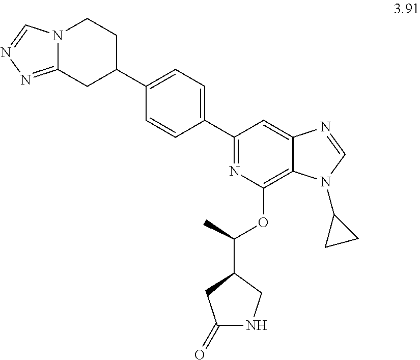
C1(C2=CC=C(C3=NC(OC(C4CC(=O)NC4)C)=C4C(=C3)N=CN4C3CC3)C=C2)CCN2C(=NN=C2)C1
